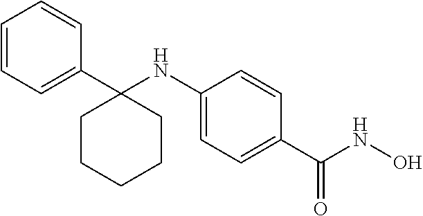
C1=CC=C(C2(NC3=CC=C(C(NO)=O)C=C3)CCCCC2)C=C1
